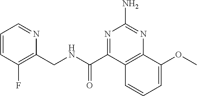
C1=CC(F)=C(CNC(=O)C2=NC(N)=NC3=C2C=CC=C3OC)N=C1
